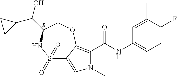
S1(=O)(=O)C2=CN(C)C(C(NC3=CC=C(F)C(C)=C3)=O)=C2OCC(C(C2CC2)O)N1.[R]
